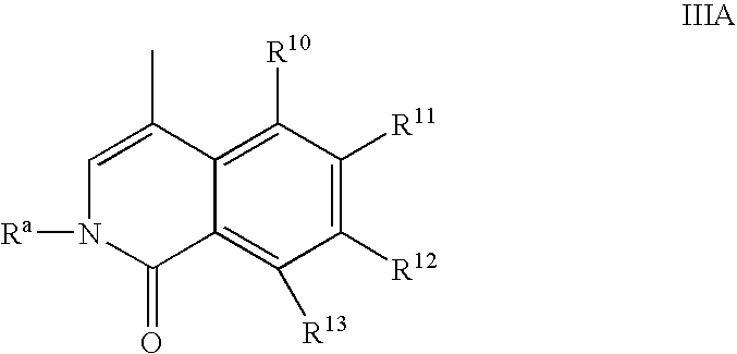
C1=C(C)C2=C([R10])C([R11])=C([R12])C([R13])=C2C(=O)N1[Ra]
